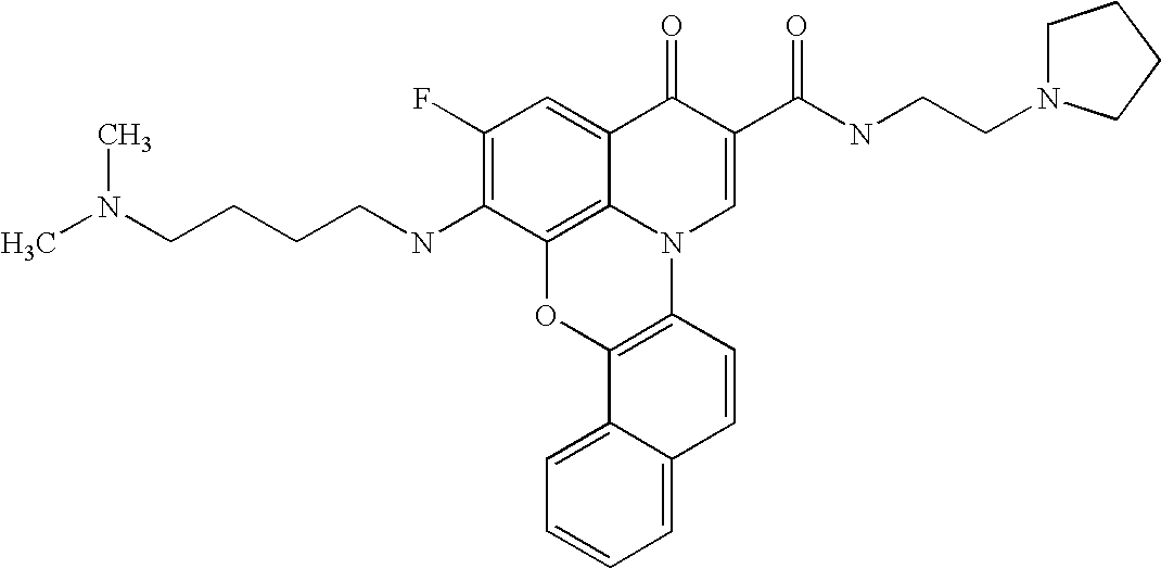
C1(F)=C(NCCCCN(C)C)C2=C3C(=C1)C(=O)C(C(NCCN1CCCC1)=O)=CN3C1=C(O2)C2=CC=CC=C2C=C1
